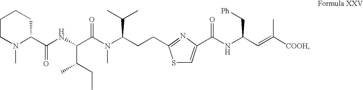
S1C=C(C(NC(C=C([COOH])C)C[Ph])=O)N=C1CCC(N(C(C(NC(C1CCCCN1C)=O)C(CC)C)=O)C)C(C)C
